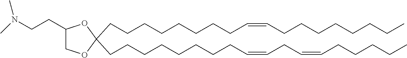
C(CCCCCCCC=CCC=CCCCCC)C1(CCCCCCCCC=CCCCCCCCC)OCC(CCN(C)C)O1
